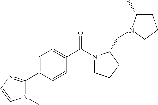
C1=CC(C2=NC=CN2C)=CC=C1C(N1CCCC1CN1C(C)CCC1)=O
